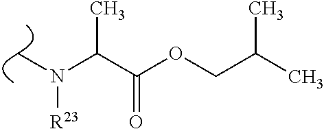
CN(C(C(OCC(C)C)=O)C)[R23]
